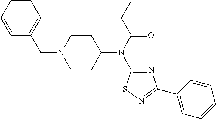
C1=CC=CC(CN2CCC(N(C3=NC(C4=CC=CC=C4)=NS3)C(=O)CC)CC2)=C1
